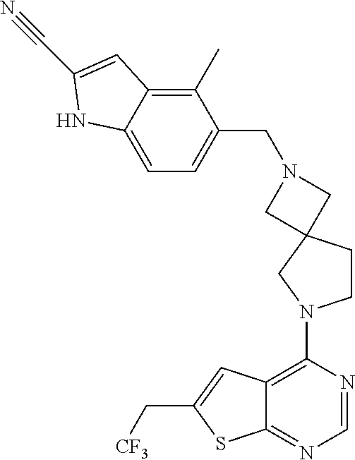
N1=CN=C2C(=C1N1CCC3(C1)CN(CC1=CC=C4C(=C1C)C=C(C#N)N4)C3)C=C(C[CF3])S2
